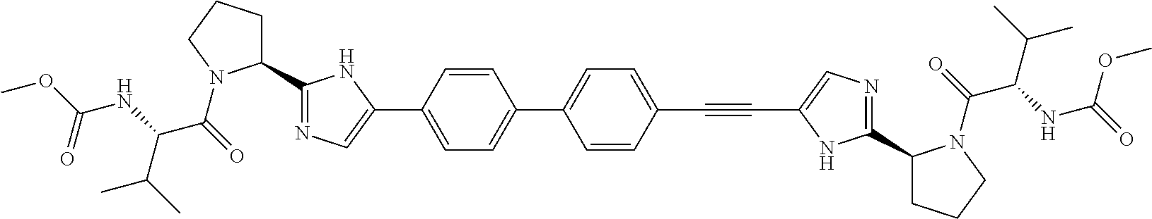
N1=C(C2CCCN2C(C(C(C)C)NC(OC)=O)=O)NC(C#CC2=CC=C(C3=CC=C(C4=CN=C(C5CCCN5C(=O)C(C(C)C)NC(=O)OC)N4)C=C3)C=C2)=C1
